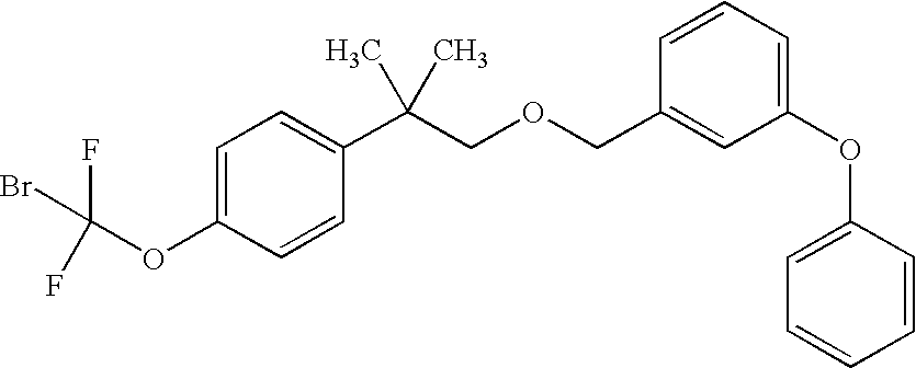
C1=C(OC(F)(Br)F)C=CC(C(COCC2=CC(OC3=CC=CC=C3)=CC=C2)(C)C)=C1
